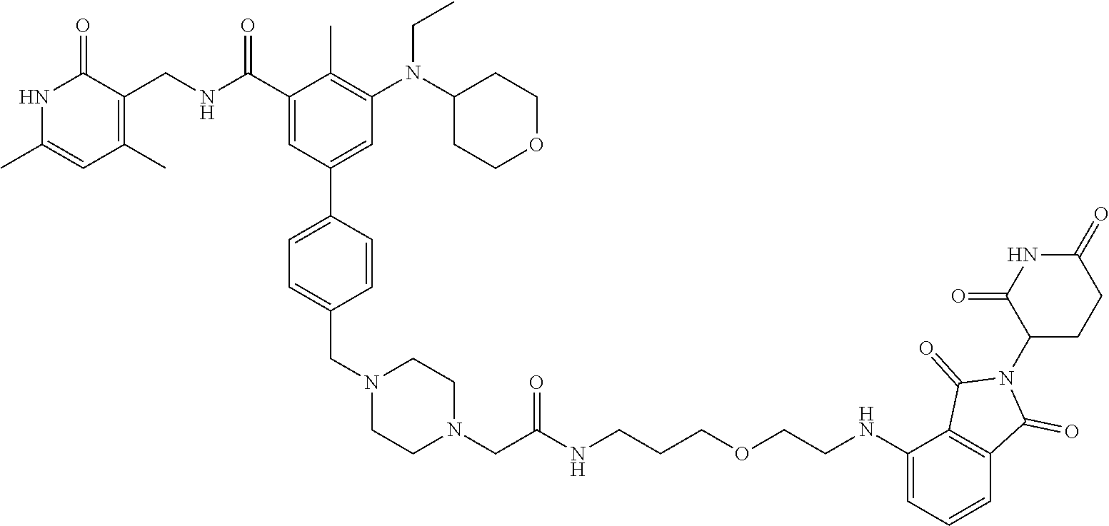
N1C(C)=CC(C)=C(CNC(C2=CC(C3=CC=C(CN4CCN(CC(NCCCOCCNC5=CC=CC6=C5C(=O)N(C5CCC(=O)NC5=O)C6=O)=O)CC4)C=C3)=CC(N(C3CCOCC3)CC)=C2C)=O)C1=O
